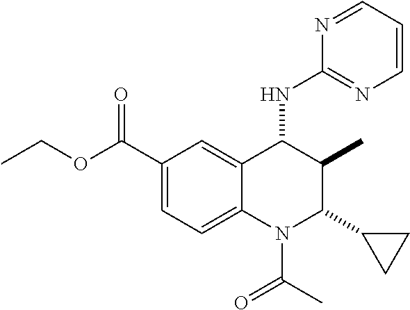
C1(C(=O)OCC)=CC=C2C(=C1)C(NC1=NC=CC=N1)C(C)C(C1CC1)N2C(=O)C
